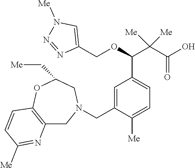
C1=C(CN2CC3=C(OC(C[Me])C2)C=CC([Me])=N3)C([Me])=CC=C1C(OCC1=CN([Me])N=N1)C(C(O)=O)([Me])[Me]
